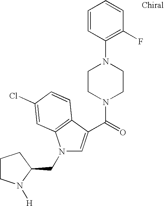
C(=O)(N1CCN(C2=C(F)C=CC=C2)CC1)C1=CN(CC2CCCN2[H])C2=C1C=CC(Cl)=C2
